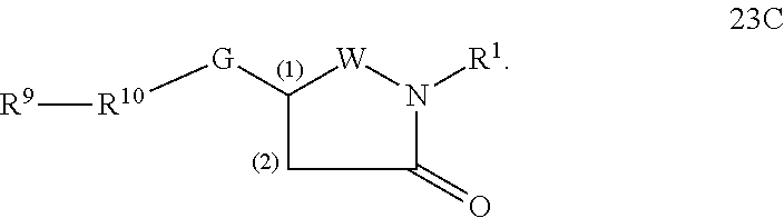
[G]([R10][R9])C1[W]N([R1])C(=O)C1
